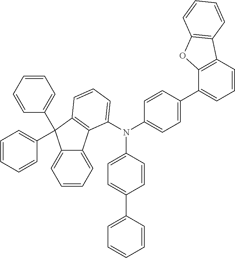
N(C1=CC=C(C2=CC=CC=C2)C=C1)(C1=CC=C(C2=CC=CC3=C2OC2=C3C=CC=C2)C=C1)C1=CC=CC2=C1C1=CC=CC=C1C2(C1=CC=CC=C1)C1=CC=CC=C1
